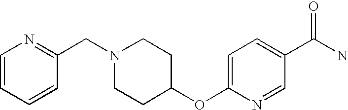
C1=CC=CC(CN2CCC(OC3=CC=C(C(N)=O)C=N3)CC2)=N1
